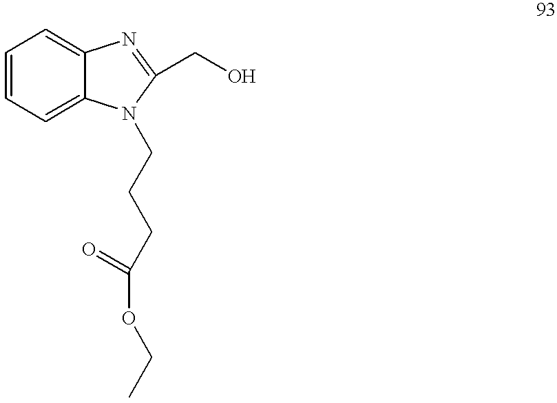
C1=CC=C2C(=C1)N=C(CO)N2CCCC(OCC)=O
